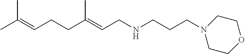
CC(=CCCC(=CCNCCCN1CCOCC1)C)C
